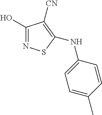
C1(O)=NSC(NC2=CC=C(C)C=C2)=C1[CN]
